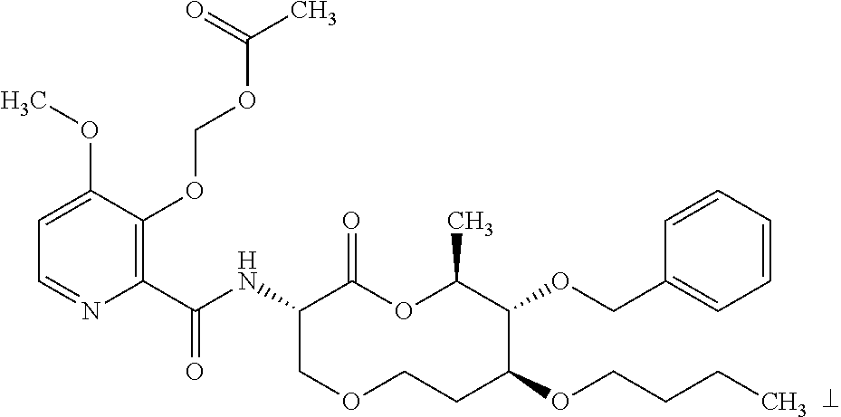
C1(C(NC2COCCC(OCCCC)C(OCC3=CC=CC=C3)C(C)OC2=O)=O)=C(OCOC(C)=O)C(OC)=CC=N1
